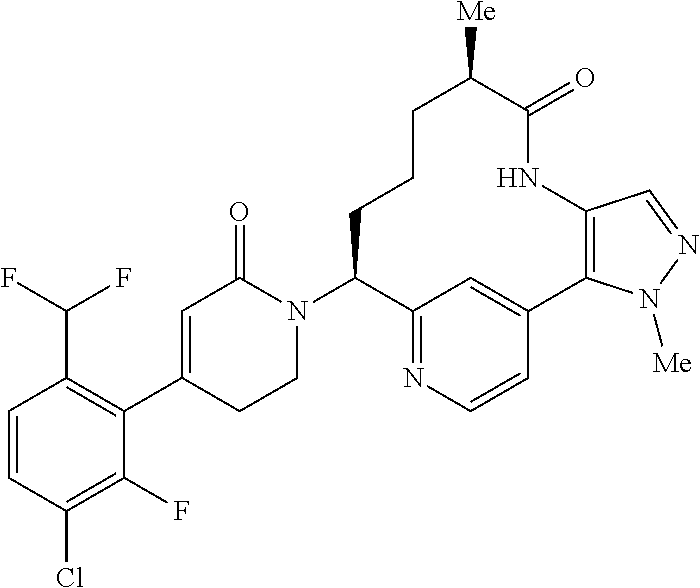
C1=CC(Cl)=C(F)C(C2=CC(=O)N(C3C4=NC=CC(=C4)C4=C(NC(=O)C([Me])CCC3)C=NN4[Me])CC2)=C1C(F)F
